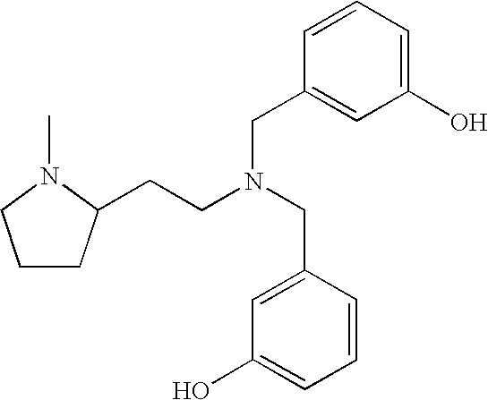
C1CC(CCN(CC2=CC(O)=CC=C2)CC2=CC(O)=CC=C2)N(C)C1
